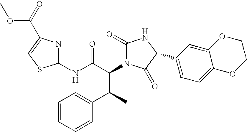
C1(NC(C(C(C2=CC=CC=C2)C)N2C(=O)NC(C3=CC=C4C(=C3)OCCO4)C2=O)=O)=NC(C(=O)OC)=CS1
